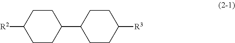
C1CC([R2])CCC1C1CCC([R3])CC1
